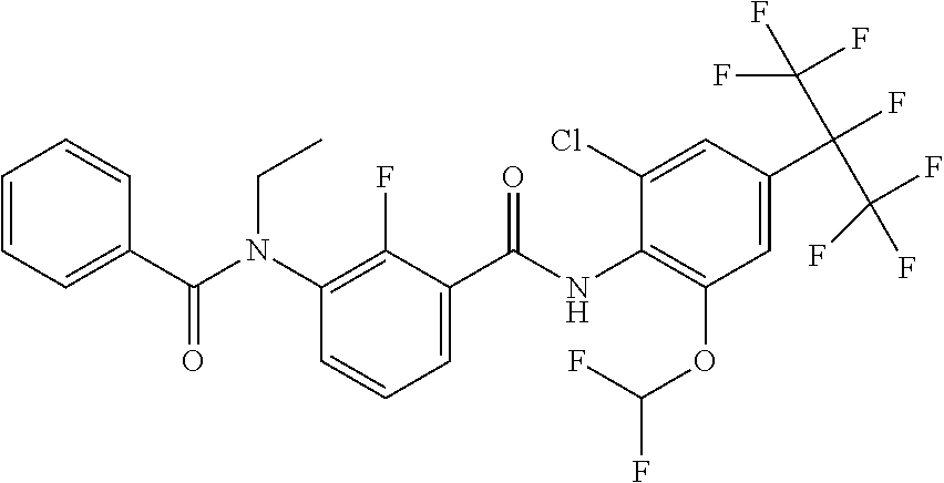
C1=CC=C(C(N(C2=C(F)C(C(NC3=C(OC(F)F)C=C(C(F)(C(F)(F)F)C(F)(F)F)C=C3Cl)=O)=CC=C2)CC)=O)C=C1
